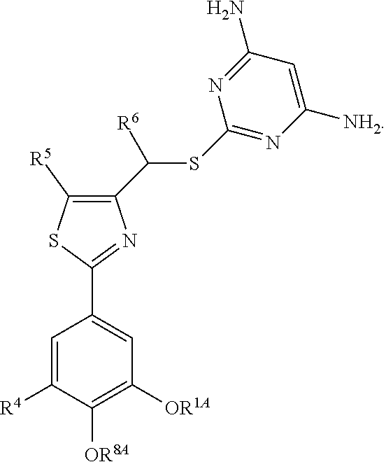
C1(C(SC2=NC([NH2])=CC(N)=N2)[R6])=C([R5])SC(C2=CC([OR1A])=C([OR8A])C([R4])=C2)=N1
